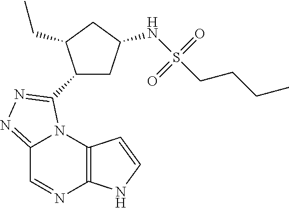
C12=C(N3C(=NN=C3C3CC(NS(CCCC)(=O)=O)CC3CC)C=N1)C=CN2
